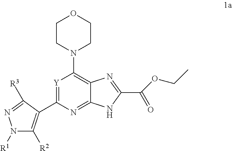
[Y]1=C(C2=C([R2])N([R1])N=C2[R3])N=C2C(=C1N1CCOCC1)N=C(C(OCC)=O)N2
